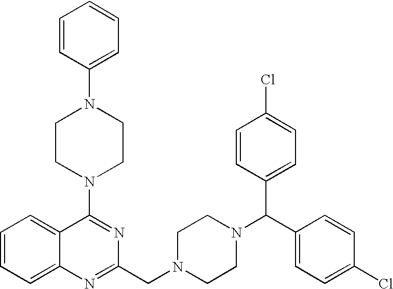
C1(N2CCN(C3=CC=CC=C3)CC2)=NC(CN2CCN(C(C3=CC=C(Cl)C=C3)C3=CC=C(Cl)C=C3)CC2)=NC2=CC=CC=C12
